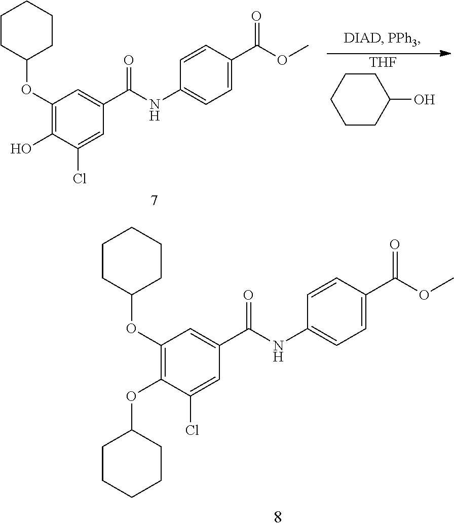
C1(OC2CCCCC2)=C(OC2CCCCC2)C(Cl)=CC(C(=O)NC2=CC=C(C(OC)=O)C=C2)=C1.C1(OC2CCCCC2)=C(O)C(Cl)=CC(C(=O)NC2=CC=C(C(OC)=O)C=C2)=C1.[THF].C1CCCCC1O
